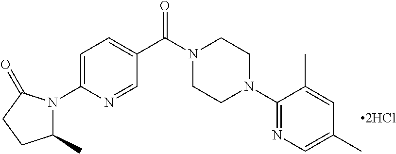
C1=C(N2C(C)CCC2=O)N=CC(C(N2CCN(C3=NC=C(C)C=C3C)CC2)=O)=C1
